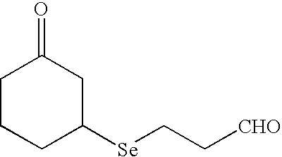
[CHO]CC[Se]C1CC(=O)CCC1
